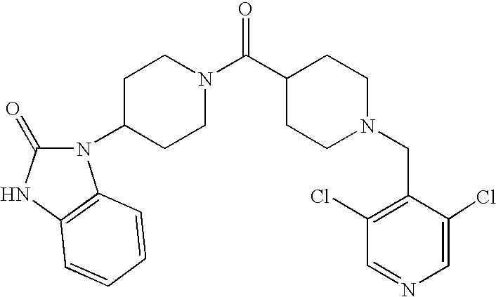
C1=NC=C(Cl)C(CN2CCC(C(N3CCC(N4C(=O)NC5=C4C=CC=C5)CC3)=O)CC2)=C1Cl
